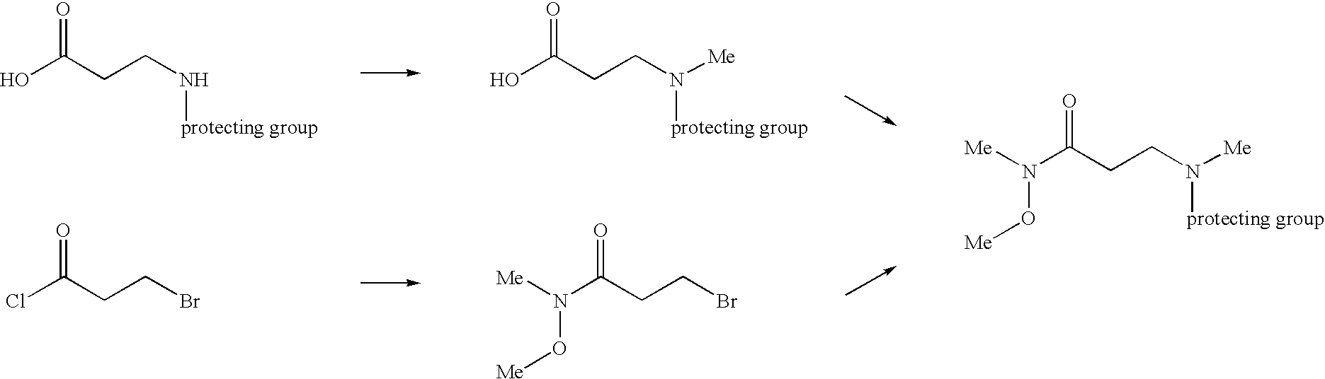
OC(CCN[protecting group])=O.OC(CCN([protecting group])[Me])=O.ClC(CCBr)=O.N(C(CCBr)=O)([Me])O[Me].N(C(CCN([Me])[protecting group])=O)([Me])O[Me]
